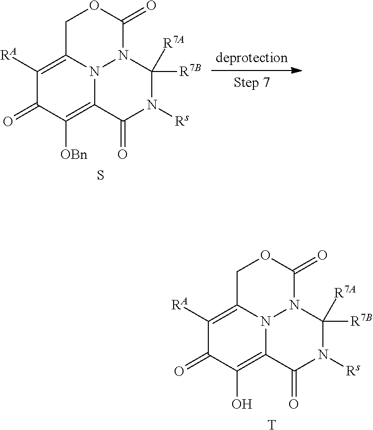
C1([RA])=C2N3C(=C(O)C1=O)C(=O)N([Rs])C([R7B])([R7A])N3C(=O)OC2.[T].C1([RA])=C2N3C(=C([OBn])C1=O)C(=O)N([Rs])C([R7B])([R7A])N3C(=O)OC2.S
